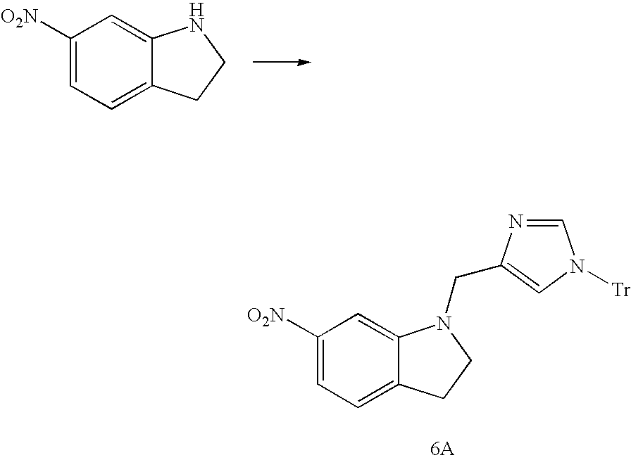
C1([O2N])=CC=C2C(=C1)NCC2.[6A].C1([O2N])=CC=C2C(=C1)N(CC1=CN([Tr])C=N1)CC2
